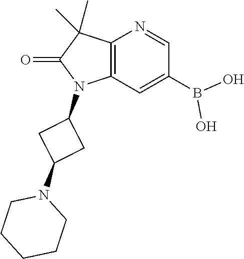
C12=C(N=CC(B(O)O)=C1)C(C)(C)C(=O)N2C1CC(N2CCCCC2)C1
